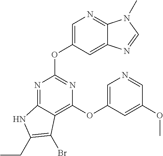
N1=C2C(=C(OC3=CN=CC(OC)=C3)N=C1OC1=CN=C3C(=C1)N=CN3C)C(Br)=C(CC)N2
